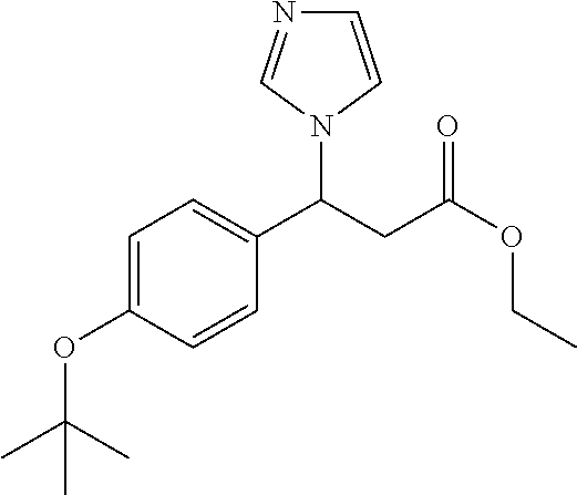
C1=C(OC(C)(C)C)C=CC(C(CC(OCC)=O)N2C=CN=C2)=C1
